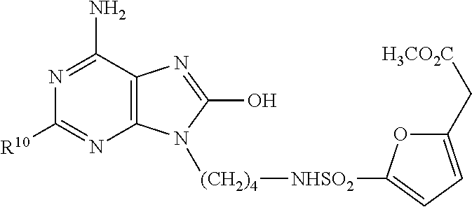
C12=C(C(N)=NC([R10])=N1)N=C(O)N2[(CH2)4][NHSO2]C1=CC=C(C[H3CO2C])O1
